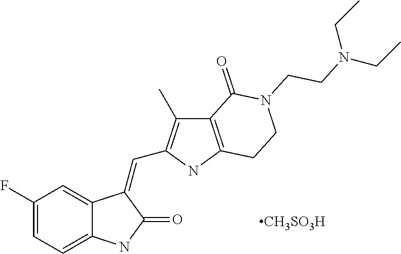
C1(F)=CC=C2C(=C1)C(=CC1=C(C)C3=C(N1)CCN(CCN(CC)CC)C3=O)C(=O)N2.[CH3SO3H]
